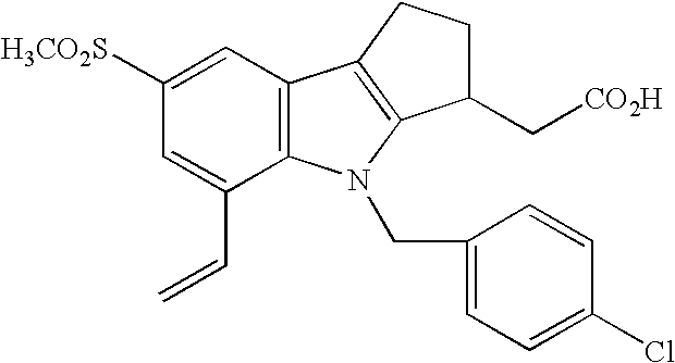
C12=C(C=C([H3CO2S])C=C1C=C)C1=C(N2CC2=CC=C(Cl)C=C2)C(C[CO2H])CC1
